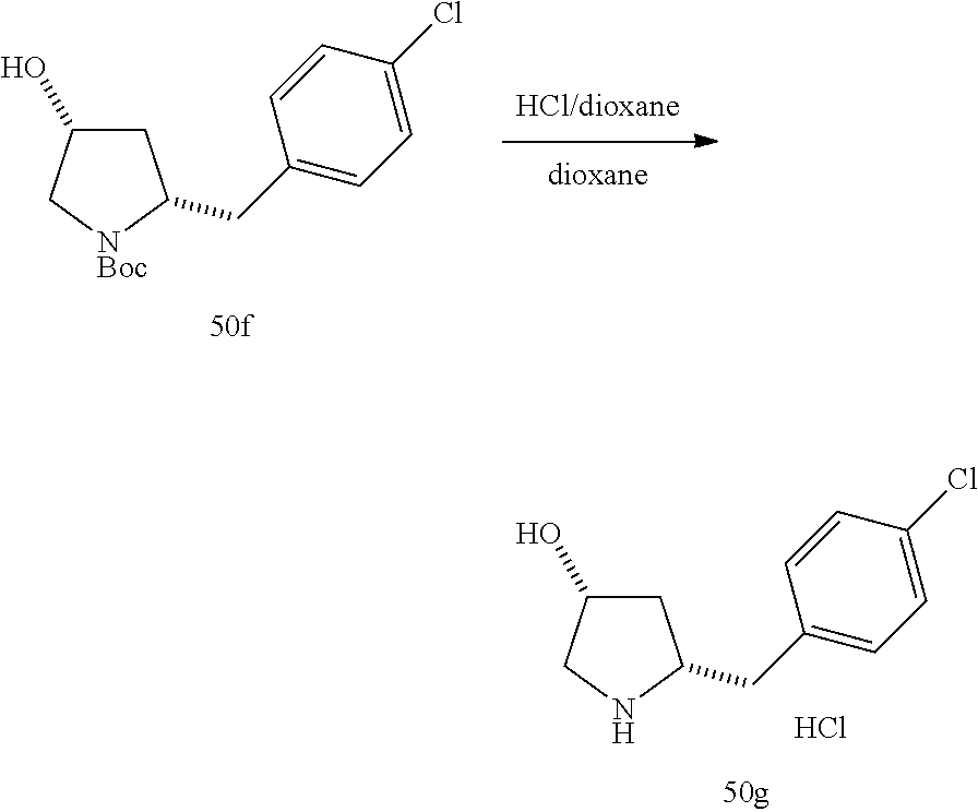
C1C(O)C[NBoc]C1CC1=CC=C(Cl)C=C1.C1C(O)CNC1CC1=CC=C(Cl)C=C1.Cl
